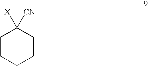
C1CCCCC1([X])[CN]
